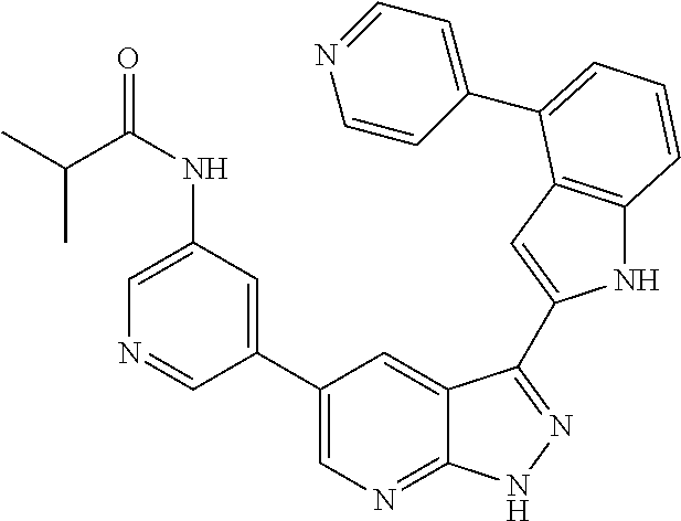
C1(C2=CN=C3C(=C2)C(C2=CC4=C(N2)C=CC=C4C2=CC=NC=C2)=NN3)=CC(NC(C(C)C)=O)=CN=C1
